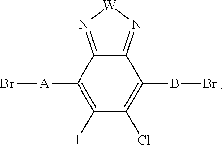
C12=N[W]N=C1C(BBr)=C(Cl)C(I)=C2[A]Br
